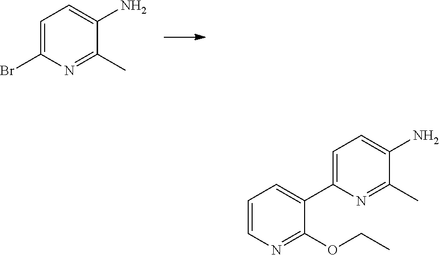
C1=C(Br)N=C(C)C(N)=C1.C1=CN=C(OCC)C(C2=CC=C(N)C(C)=N2)=C1
